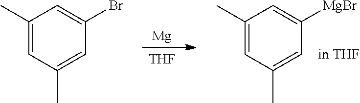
[Mg].[THF].C1(C)=CC(C)=CC([MgBr])=C1.C1(C)=CC(C)=CC(Br)=C1
